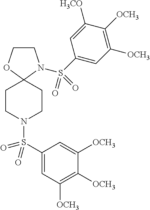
C1COC2(N1S(C1=CC([OCH3])=C([OCH3])C([H3CO])=C1)(=O)=O)CCN(S(C1=CC([OCH3])=C([OCH3])C([OCH3])=C1)(=O)=O)CC2
